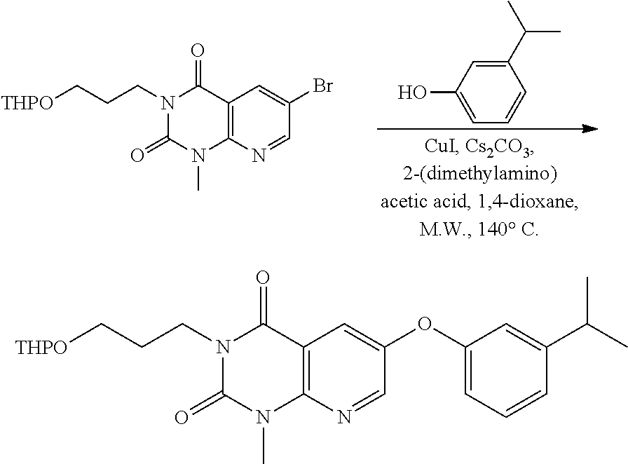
C12=C(N=CC(Br)=C1)N(C)C(=O)N(CCC[THPO])C2=O.C1(C(C)C)=CC(O)=CC=C1.C12=C(N=CC(OC3=CC=CC(C(C)C)=C3)=C1)N(C)C(=O)N(CCC[THPO])C2=O
